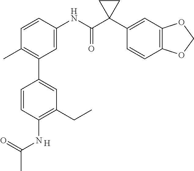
C1=C(NC(C2(C3=CC4=C(C=C3)OCO4)CC2)=O)C=CC(C)=C1C1=CC(CC)=C(NC(C)=O)C=C1.[H]
